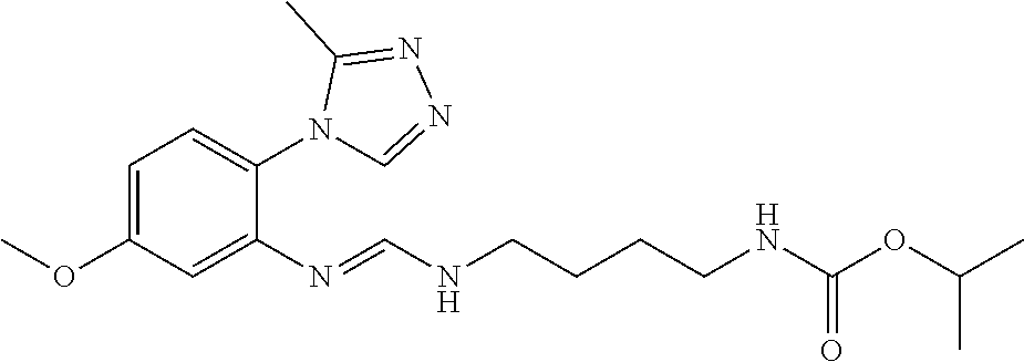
C1=C(OC)C=C(N=CNCCCCNC(OC(C)C)=O)C(N2C=NN=C2C)=C1
